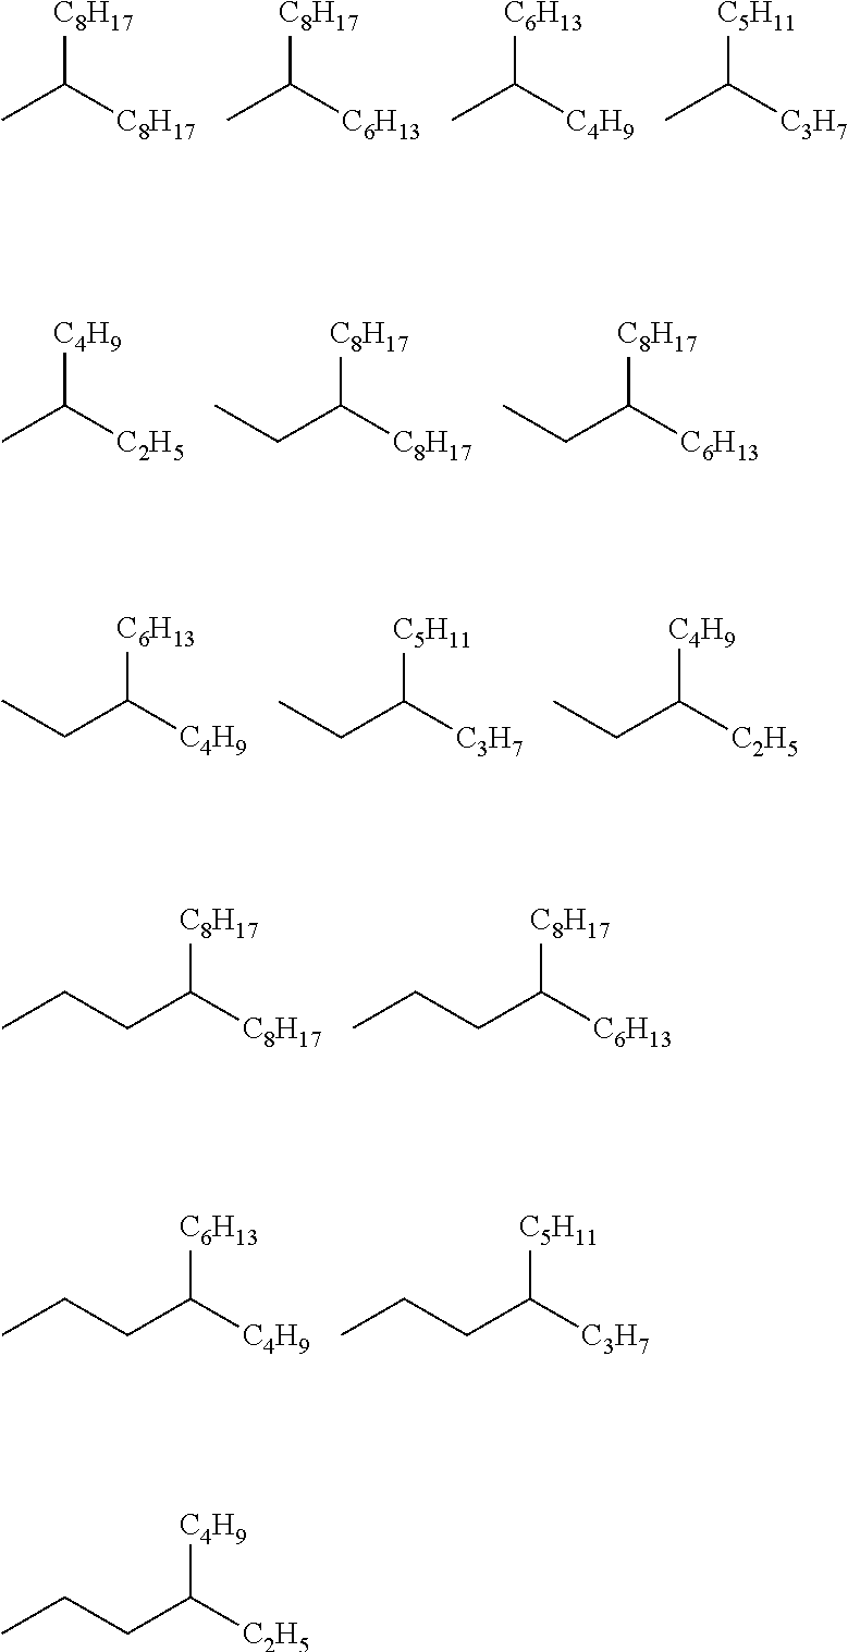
[C8H17]C([C8H17])C.[C8H17]C([C6H13])C.[C6H13]C([C4H9])C.[C5H11]C([C3H7])C.[C4H9]C([C2H5])C.[C8H17]C([C8H17])CC.[C8H17]C([C6H13])CC.[C6H13]C([C4H9])CC.[C5H11]C([C3H7])CC.[C4H9]C([C2H5])CC.[C8H17]C([C8H17])CCC.[C8H17]C([C6H13])CCC.[C6H13]C([C4H9])CCC.[C5H11]C([C3H7])CCC.[C4H9]C([C2H5])CCC
